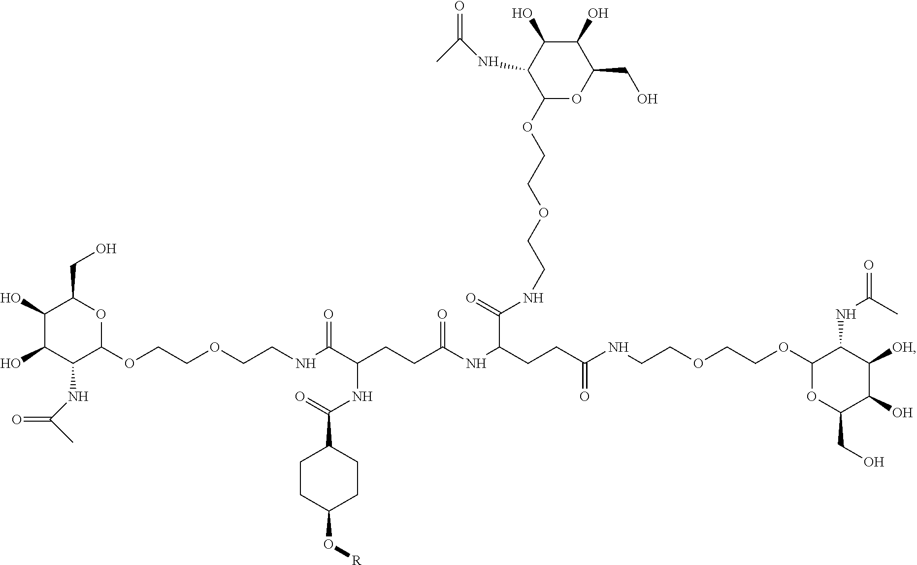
C1(O)C(O)C(NC(C)=O)C(OCCOCCNC(C(CCC(NC(CCC(NCCOCCOC2OC(CO)C(O)C([OH])C2NC(C)=O)=O)C(=O)NCCOCCOC2OC(CO)C(O)C(O)C2NC(C)=O)=O)NC(C2CCC(O[R])CC2)=O)=O)OC1CO
